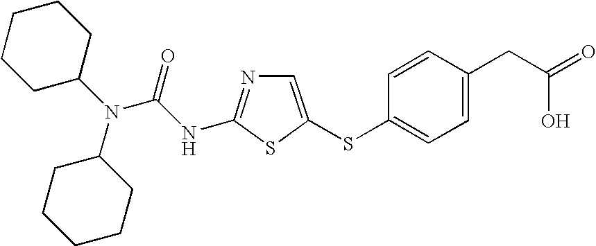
N(C1CCCCC1)(C1CCCCC1)C(NC1=NC=C(SC2=CC=C(CC(=O)O)C=C2)S1)=O
